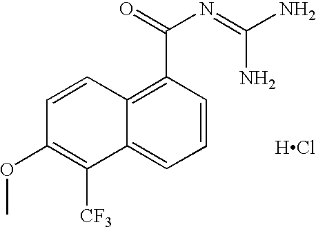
C1=CC(C(=O)N=C(N)N)=C2C(=C1)C([CF3])=C(OC)C=C2.[HCl]
